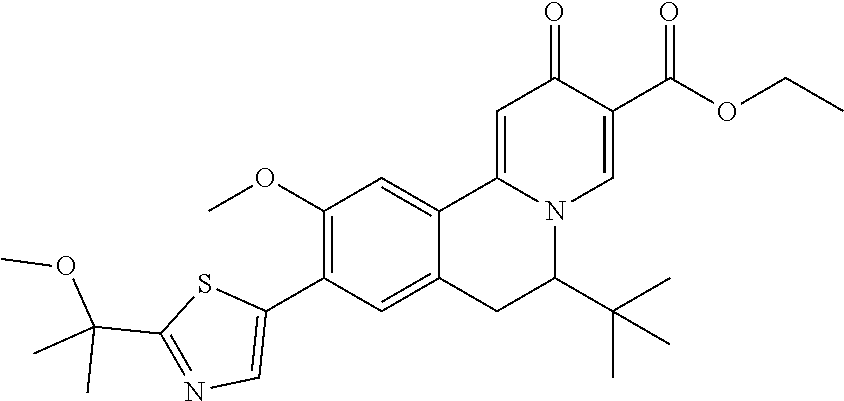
COC1=C(C2=CN=C(C(C)(C)OC)S2)C=C2C(=C1)C1=CC(=O)C(C(OCC)=O)=CN1C(C(C)(C)C)C2
